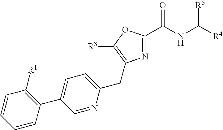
N1=C(C(NC([R4])[R5])=O)OC([R3])=C1CC1=CC=C(C2=C([R1])C=CC=C2)C=N1
